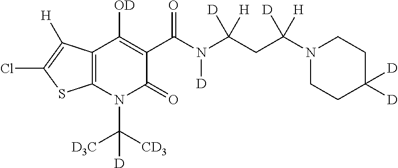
C12=C(N(C([CD3])([D3C])[D])C(=O)C(C(N(C(CC(N3CCC([D])([D])CC3)([H])[D])([H])[D])[D])=O)=C1[OD])SC(Cl)=C2[H]
